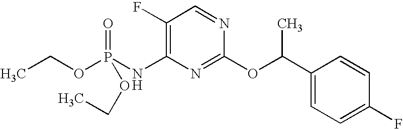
C1(F)=C(NP(OCC)(=O)OCC)N=C(OC(C2=CC=C(F)C=C2)C)N=C1
